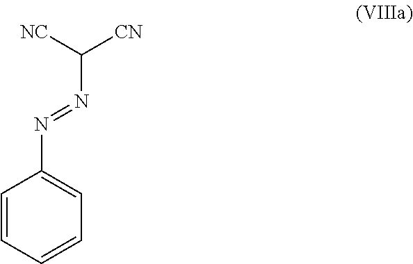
C1=CC=CC=C1N=NC([CN])[NC]
